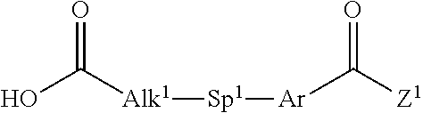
O=C([Alk1][Sp1][Ar]C([Z1])=O)O
